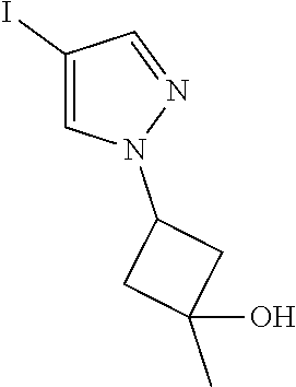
C1(I)=CN(C2CC(C)(O)C2)N=C1
